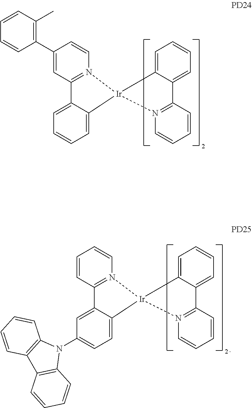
C1=C2C(=CC=C1)C1=N(C=CC(C3=C(C)C=CC=C3)=C1)[Ir]21N2=C(C=CC=C2)C2=CC=CC=C21.C1=C2C(=CC(N3C4=C(C5=C3C=CC=C5)C=CC=C4)=C1)C1=N(C=CC=C1)[Ir]21N2=C(C=CC=C2)C2=CC=CC=C21
